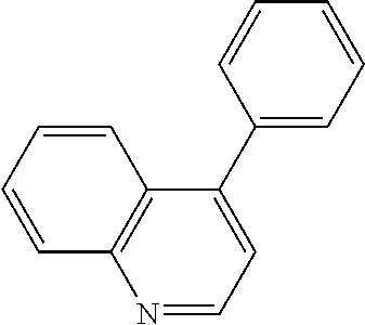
N1=CC=C(C2=CC=CC=C2)C2=C1C=CC=C2
